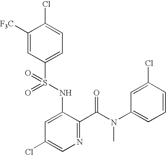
C1([F3C])=CC(S(NC2=CC(Cl)=CN=C2C(=O)N(C2=CC=CC(Cl)=C2)C)(=O)=O)=CC=C1Cl
